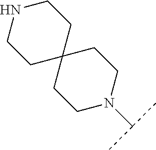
C1CN(C(C)C)CCC12CCNCC2
